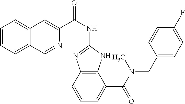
C1(NC(C2=CC3=CC=CC=C3C=N2)=O)=NC2=C(N1)C(C(N(CC1=CC=C(F)C=C1)C)=O)=CC=C2
